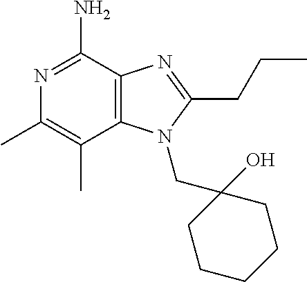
C12=C(C(N)=NC(C)=C1C)N=C(CCC)N2CC1(O)CCCCC1
